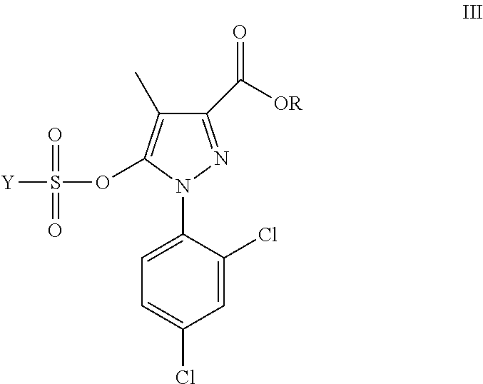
C1(C(=O)[OR])=NN(C2=CC=C(Cl)C=C2Cl)C(OS([Y])(=O)=O)=C1C
